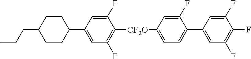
C1CC(C2=CC(F)=C([CF2O]C3=CC=C(C4=CC(F)=C(F)C(F)=C4)C(F)=C3)C(F)=C2)CCC1CCC
